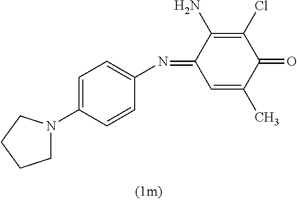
C1=C(C)C(=O)C(Cl)=C(N)C1=NC1=CC=C(N2CCCC2)C=C1
